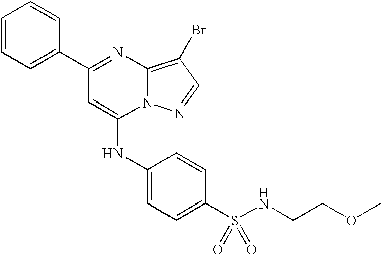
C1=C(C2=NC3=C(Br)C=NN3C(NC3=CC=C(S(NCCOC)(=O)=O)C=C3)=C2)C=CC=C1
